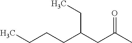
CCCCC(CC(C)=O)CC
